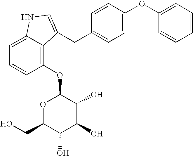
O1C(CO)C(O)C(O)C(O)C1OC1=C2C(=CC=C1)NC=C2CC1=CC=C(OC2=CC=CC=C2)C=C1
